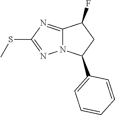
C1(SC)=NN2C(=N1)C(F)CC2C1=CC=CC=C1
